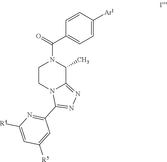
C1=CC([Ar1])=CC=C1C(N1CCN2C(=NN=C2C2=NC([R4])=CC([R5])=C2)C1C)=O
